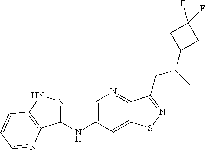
C1(NC2=CN=C3C(=C2)SN=C3CN(C)C2CC(F)(F)C2)=NNC2=C1N=CC=C2
